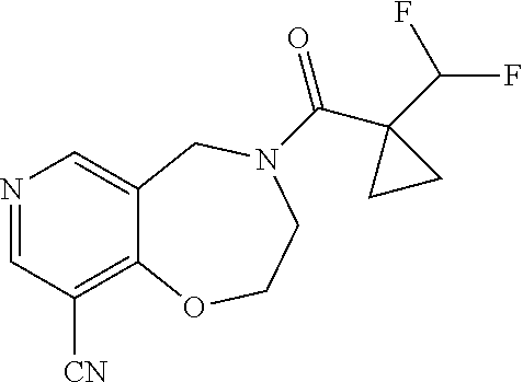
N1=CC([CN])=C2C(=C1)CN(C(=O)C1(C(F)F)CC1)CCO2
